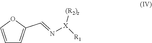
C1=COC(C=N[X]([(R2)z])[R1])=C1
